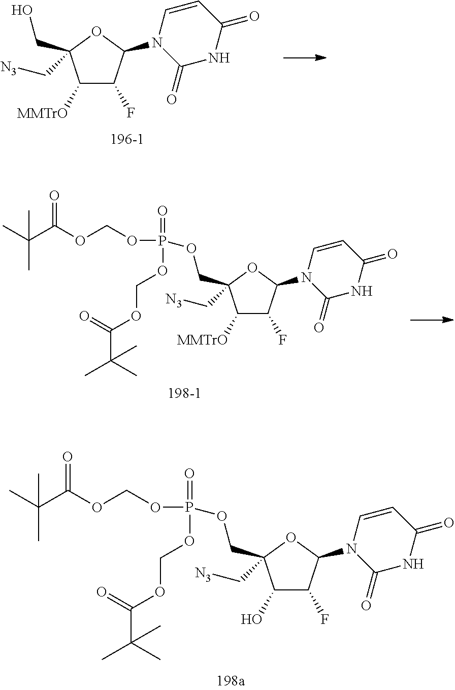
C1([MMTrO])C(F)C(N2C(=O)NC(=O)C=C2)OC1(C[N3])CO.[196-1].CC(C(OCOP(=O)(OCOC(C(C)(C)C)=O)OCC1(C[N3])C(O)C(F)C(N2C(=O)NC(=O)C=C2)O1)=O)(C)C.CC(C(OCOP(=O)(OCOC(C(C)(C)C)=O)OCC1(C[N3])C([MMTrO])C(F)C(N2C(=O)NC(=O)C=C2)O1)=O)(C)C
